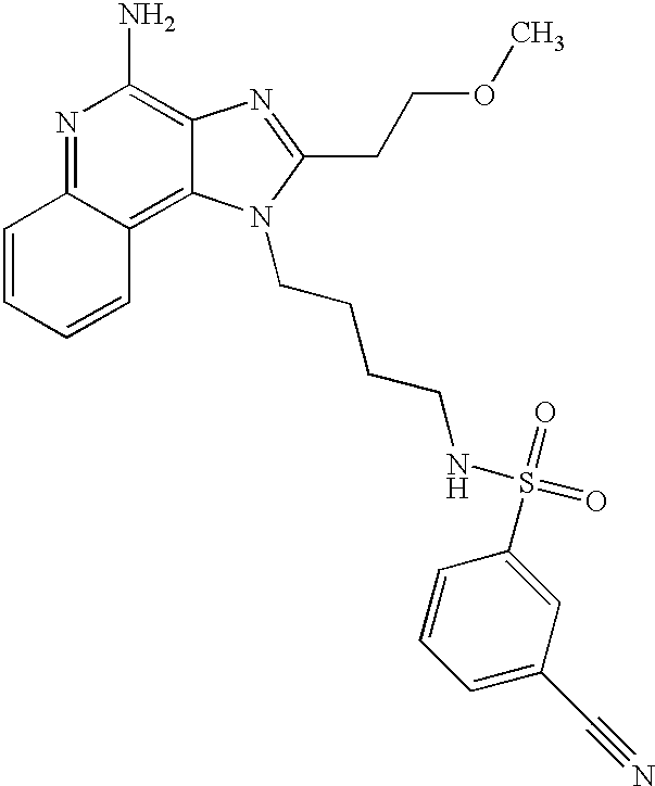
N1=C2C(=C3C(=C1N)N=C(CCOC)N3CCCCNS(=O)(=O)C1=CC(C#N)=CC=C1)C=CC=C2
